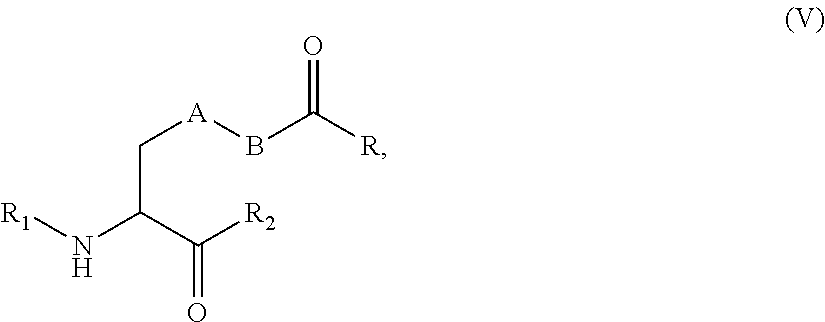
C(C(N[R1])C([R2])=O)[A]BC(=O)[R]
